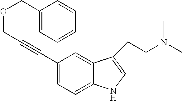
C1=C2C(=CC(C#CCOCC3=CC=CC=C3)=C1)C(CCN(C)C)=CN2
